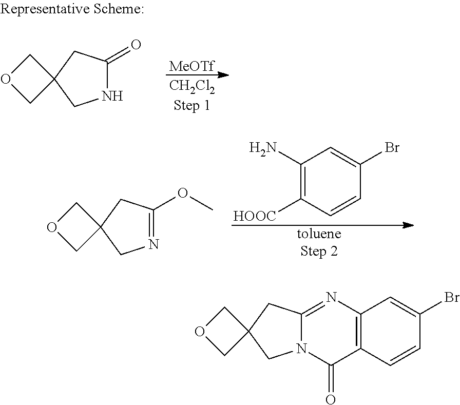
[tolueneStep 2].C1(N)=C([HOOC])C=CC(Br)=C1.N1=C(OC)CC2(C1)COC2.[MeOTf].[CH2Cl2Step 1].N1C(=O)CC2(C1)COC2.C12=C(C=CC(Br)=C1)C(=O)N1C(=N2)CC2(C1)COC2
